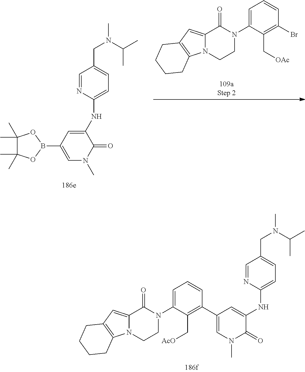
C1=C(N2C(=O)C3=CC4=C(N3CC2)CCCC4)C(C[OAc])=C(Br)C=C1.C1=NC(NC2=CC(B3OC(C)(C)C(C)(C)O3)=CN(C)C2=O)=CC=C1CN(C)C(C)C.C1=C(N2C(=O)C3=CC4=C(N3CC2)CCCC4)C(C[AcO])=C(C2=CN(C)C(=O)C(NC3=CC=C(CN(C)C(C)C)C=N3)=C2)C=C1
